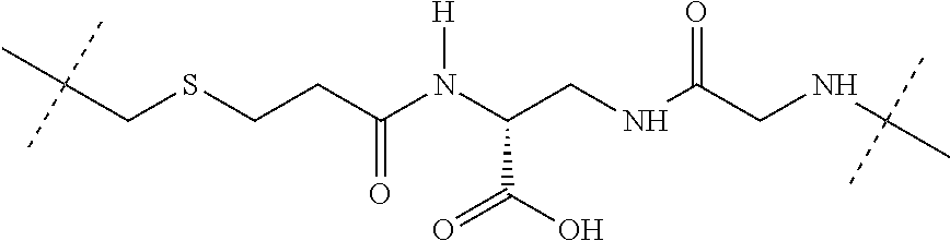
C(SCCC(N(C(CNC(CNC(C)(C)C)=O)C(O)=O)[H])=O)C(C)(C)C
